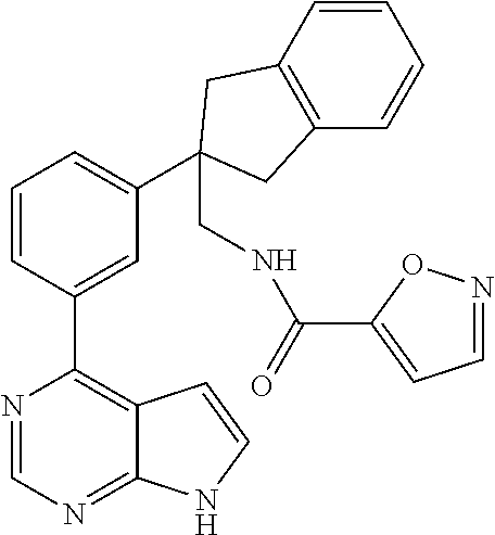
C12=C(C=CC=C1)CC(C1=CC=CC(C3=C4C(=NC=N3)NC=C4)=C1)(CNC(C1=CC=NO1)=O)C2
